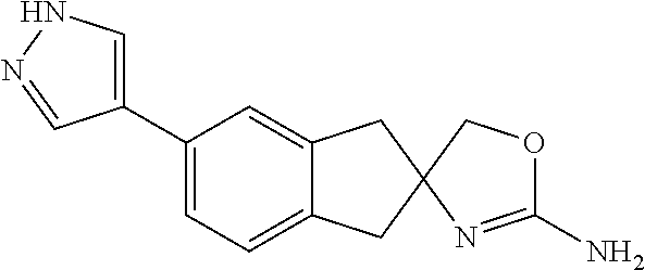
C1(C2=CC=C3C(=C2)CC2(C3)COC(N)=N2)=CNN=C1
